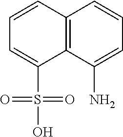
C12=C(C(N)=CC=C1)C(S(O)(=O)=O)=CC=C2
